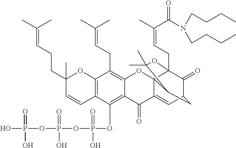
C12=C(OP(=O)(O)OP(OP(O)(=O)O)(=O)O)C3=C(C(CC=C(C)C)=C1OC14C(=CC5C(=O)C1(CC=C(C)C(=O)N(CCCC)CCCC)OC(C)(C)C4C5)C2=O)OC(C)(CCC=C(C)C)C=C3
